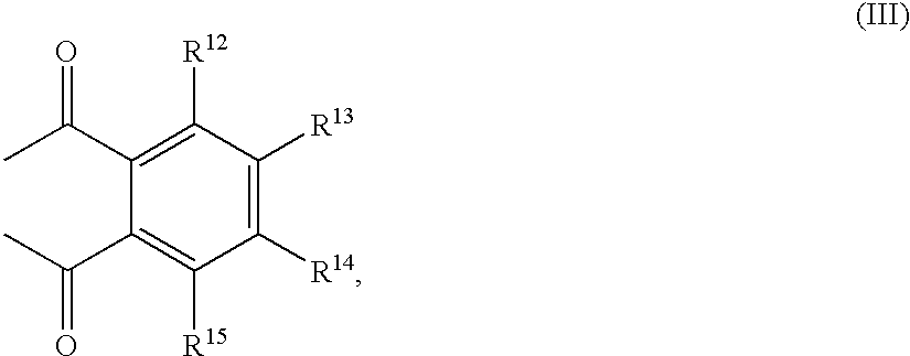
C1(C(C)=O)=C([R12])C([R13])=C([R14])C([R15])=C1C(C)=O
